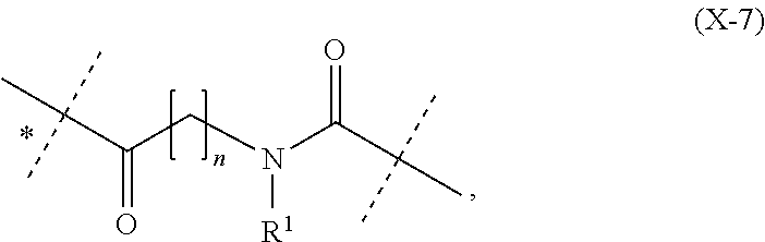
O=C(C(C)(C)C)N(CC(C(C)(C)C)=O)[R1]
